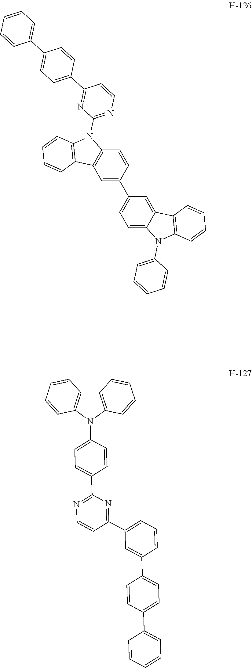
C12=C(N(C3=CC=CC=C3)C3=CC=C(C4=CC5=C(C=C4)N(C4=NC=CC(C6=CC=C(C7=CC=CC=C7)C=C6)=N4)C4=C5C=CC=C4)C=C13)C=CC=C2.C12=C(N(C3=CC=C(C4=NC=CC(C5=CC=CC(C6=CC=C(C7=CC=CC=C7)C=C6)=C5)=N4)C=C3)C3=C1C=CC=C3)C=CC=C2
